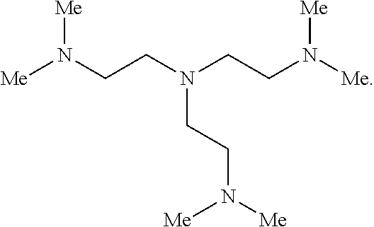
[Me]N(CCN(CCN([Me])[Me])CCN([Me])[Me])[Me]
